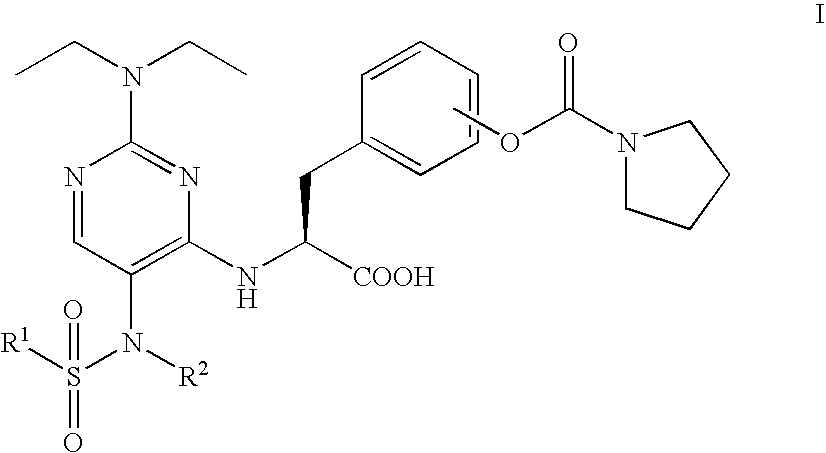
N1=CC(N([R2])S([R1])(=O)=O)=C(NC([COOH])CC2=CC=CC=C2)N=C1N(CC)CC.COC(=O)N1CCCC1
